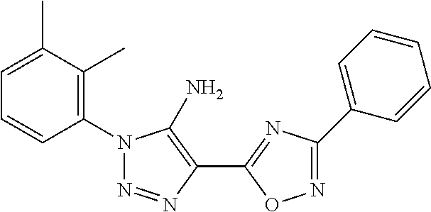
C1=C(C)C(C)=C(N2N=NC(C3=NC(C4=CC=CC=C4)=NO3)=C2N)C=C1
